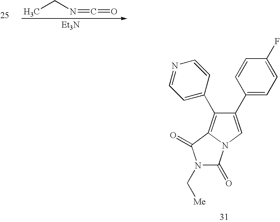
CCN=C=O.[Et3N].C1(C2=CC=C(F)C=C2)=CN2C(=C1C1=CC=NC=C1)C(=O)N(C[Me])C2=O
